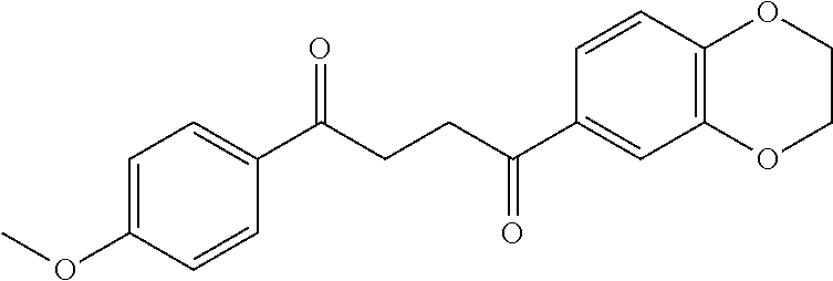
C(CCC(C1=CC=C(OC)C=C1)=O)(=O)C1=CC2=C(C=C1)OCCO2
